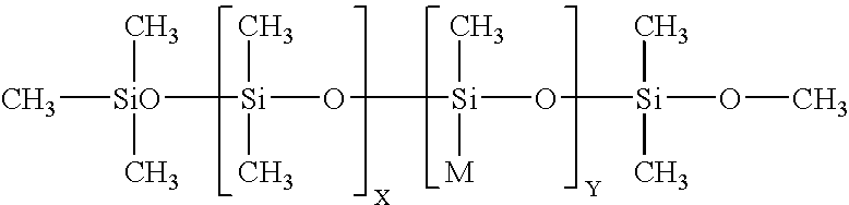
C[SiO](C)(C)[Si](O[Si](O[Si](OC)(C)C)(C)[M])(C)C
